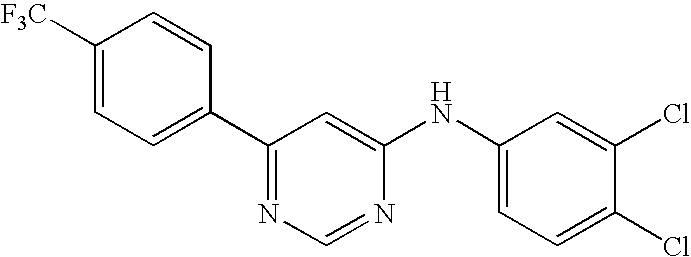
[F3C]C1=CC=C(C2=NC=NC(NC3=CC=C(Cl)C(Cl)=C3)=C2)C=C1
